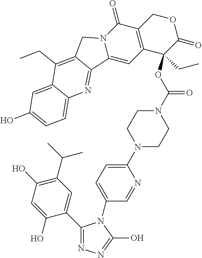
C1(C2=CC(C(C)C)=C(O)C=C2O)=NN=C(O)N1C1=CC=C(N2CCN(C(OC3(CC)C(=O)OCC4=C3C=C3N(C4=O)CC4=C(CC)C5=CC(O)=CC=C5N=C34)=O)CC2)N=C1
